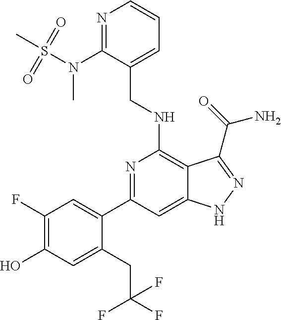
C1(C2=CC(F)=C(O)C=C2CC(F)(F)F)=NC(NCC2=CC=CN=C2N(C)S(=O)(=O)C)=C2C(=C1)NN=C2C(N)=O
